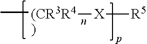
C[(CR3R4)][X][R5]
